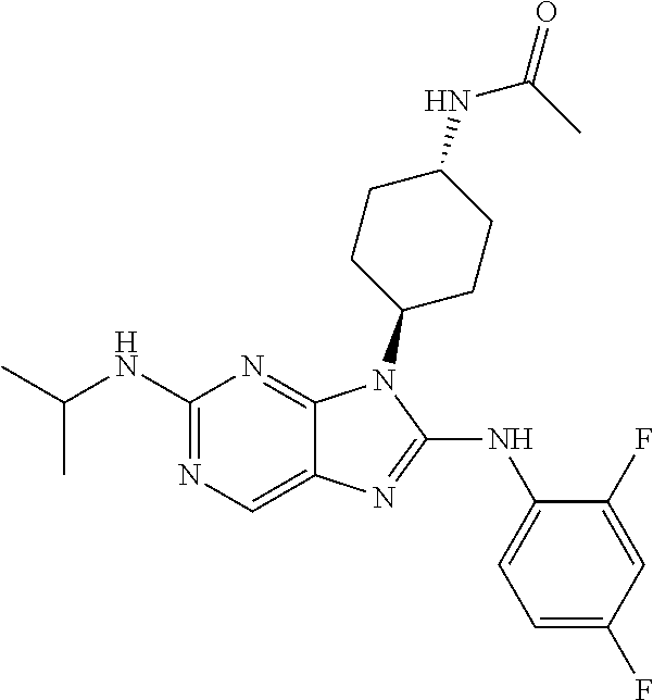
N1=C(NC(C)C)N=C2C(=C1)N=C(NC1=CC=C(F)C=C1F)N2C1CCC(NC(C)=O)CC1
